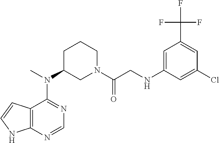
N(C1CN(C(CNC2=CC(C(F)(F)F)=CC(Cl)=C2)=O)CCC1)(C1=NC=NC2=C1C=CN2)C
